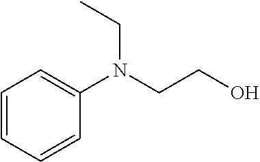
C1=CC=CC(N(CCO)CC)=C1
